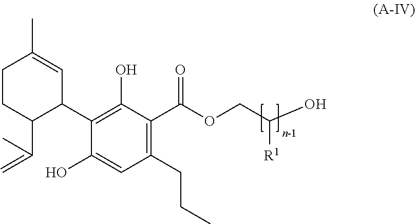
C1CC(C(=C)C)C(C2=C(O)C(C(OCC(O)[R1])=O)=C(CCC)C=C2O)C=C1C
